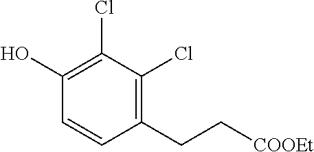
C1=CC(CC[COOEt])=C(Cl)C(Cl)=C1O
